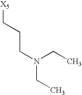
[X5]CCCN(CC)CC
